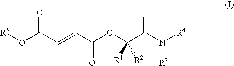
[R5]OC(C=CC(OC(C(N([R4])[R3])=O)([R2])[R1])=O)=O
